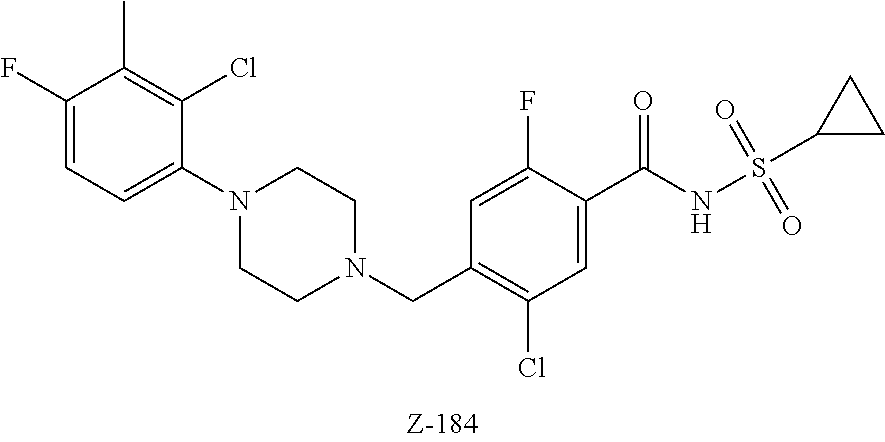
C1(F)=CC=C(N2CCN(CC3=C(Cl)C=C(C(NS(C4CC4)(=O)=O)=O)C(F)=C3)CC2)C(Cl)=C1C
